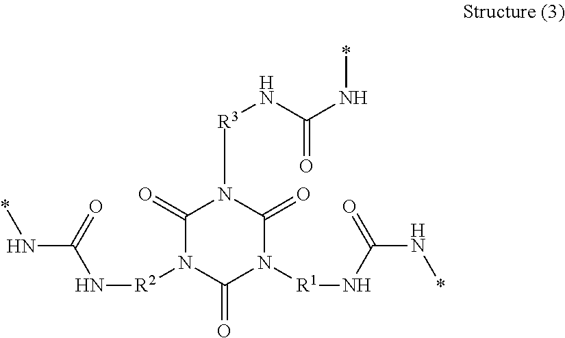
C1(=O)N([R2]NC(N*)=O)C(=O)N([R1]NC(N*)=O)C(=O)N1[R3]NC(N*)=O
